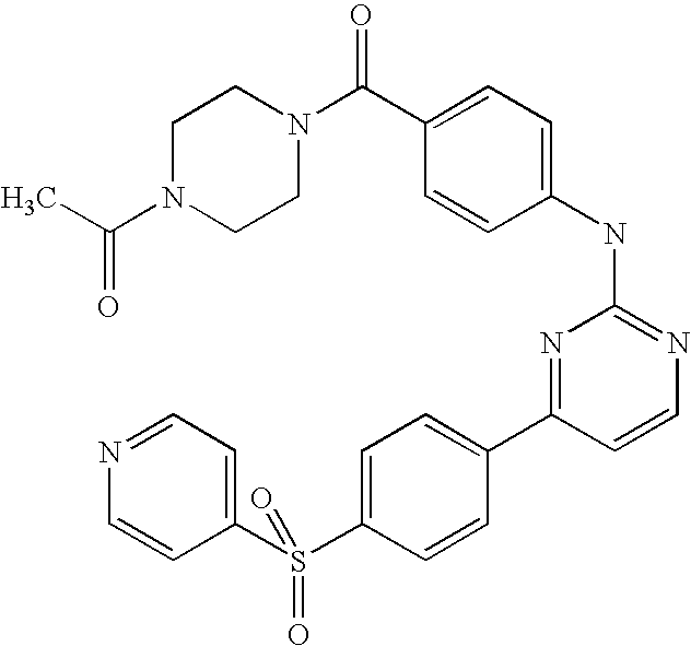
C1N(C(C)=O)CCN(C(C2=CC=C(NC3=NC=CC(C4=CC=C(S(C5=CC=NC=C5)(=O)=O)C=C4)=N3)C=C2)=O)C1
